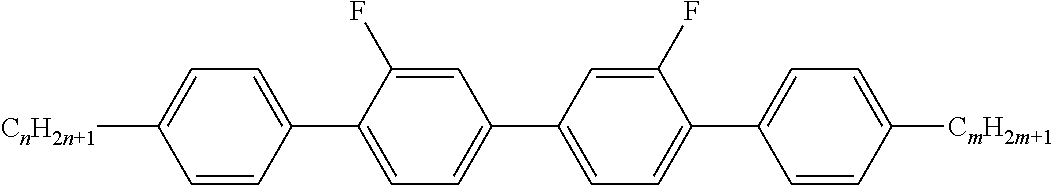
C1(C2=CC=C([CnH2n+1])C=C2)=CC=C(C2=CC=C(C3=CC=C([CmH2m+1])C=C3)C(F)=C2)C=C1F
